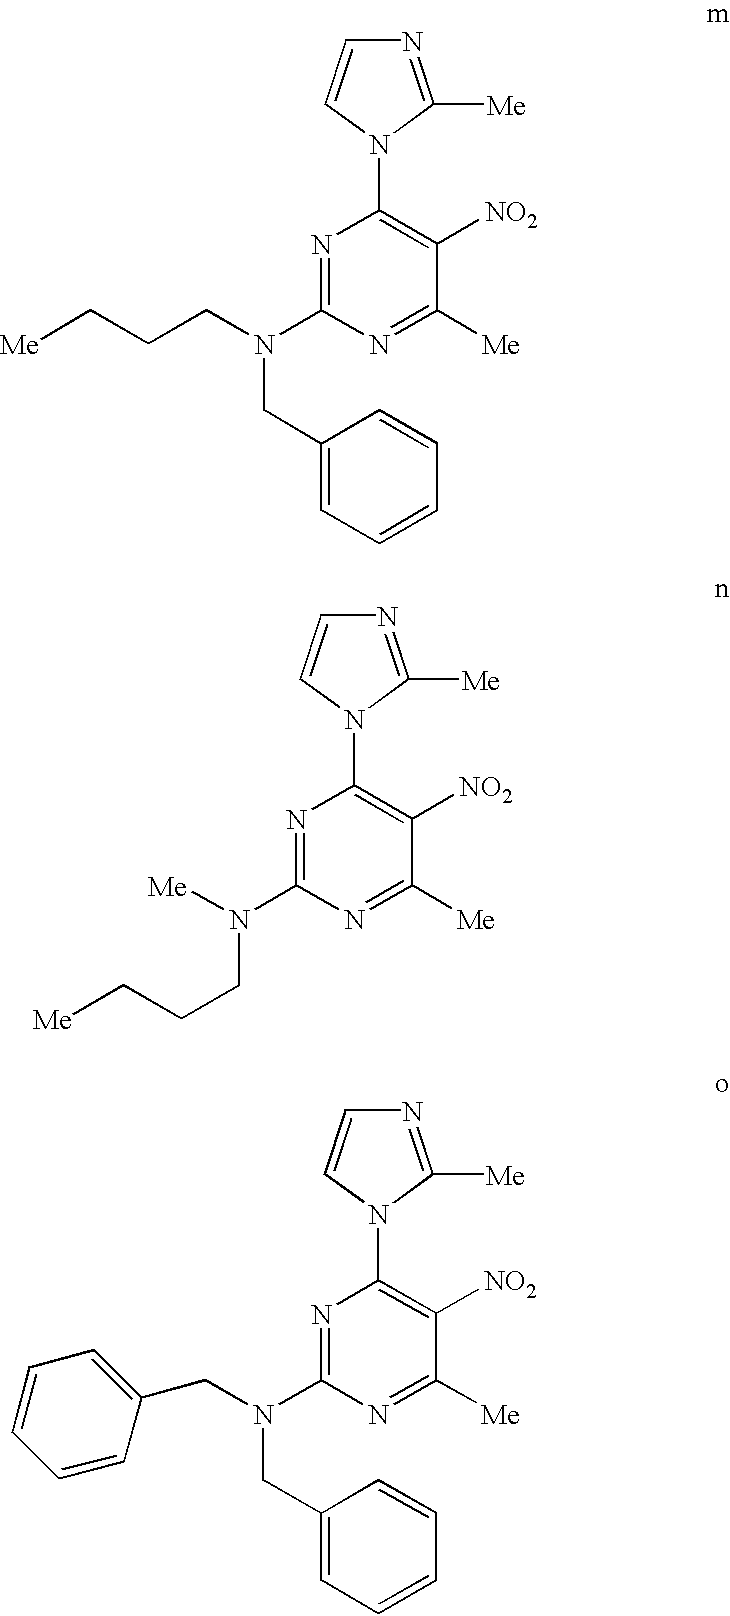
N1=C(N(CCC[Me])CC2=CC=CC=C2)N=C([Me])C([NO2])=C1N1C([Me])=NC=C1.N1=C(N([Me])CCC[Me])N=C([Me])C([NO2])=C1N1C([Me])=NC=C1.N1=C(N(CC2=CC=CC=C2)CC2=CC=CC=C2)N=C([Me])C([NO2])=C1N1C([Me])=NC=C1
